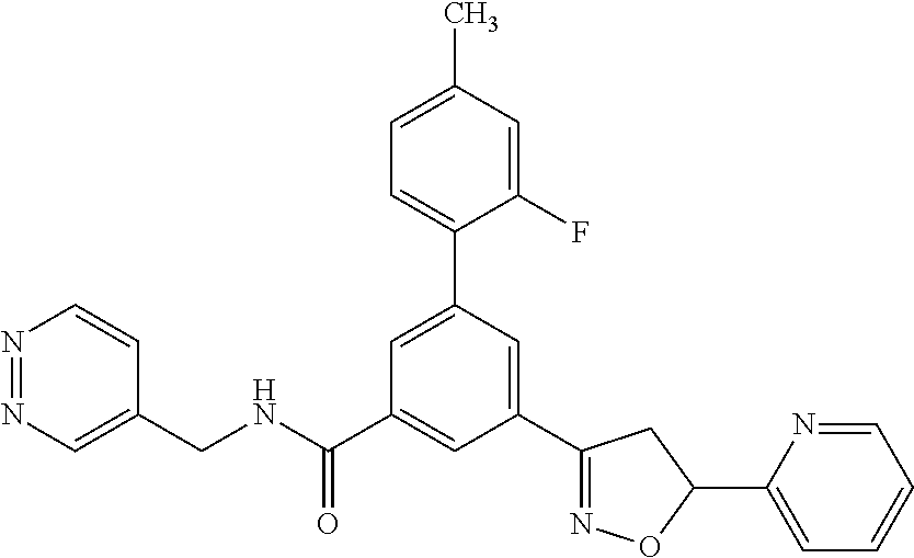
C(NC(C1=CC(C2=NOC(C3=CC=CC=N3)C2)=CC(C2=CC=C(C)C=C2F)=C1)=O)C1=CN=NC=C1
